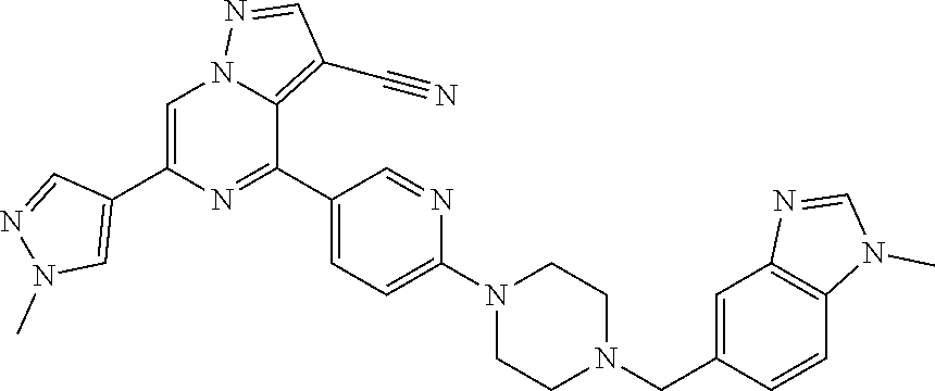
C1=C(C2=CN(C)N=C2)N=C(C2=CC=C(N3CCN(CC4=CC5=C(C=C4)N(C)C=N5)CC3)N=C2)C2=C(C#N)C=NN12
